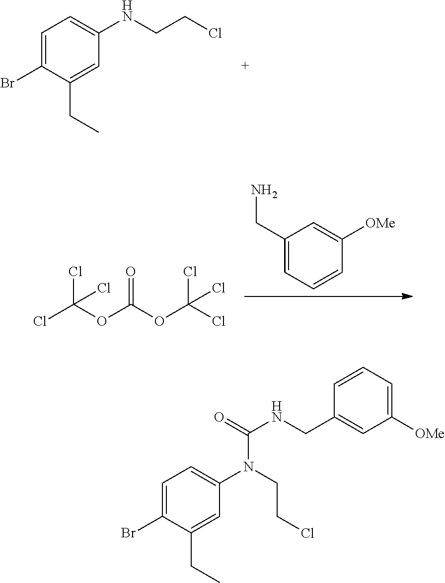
C1=C(Br)C(CC)=CC(NCCCl)=C1.C1(CN)=CC=CC([OMe])=C1.ClC(OC(OC(Cl)(Cl)Cl)=O)(Cl)Cl.C1=C(Br)C(CC)=CC(N(CCCl)C(NCC2=CC([OMe])=CC=C2)=O)=C1
